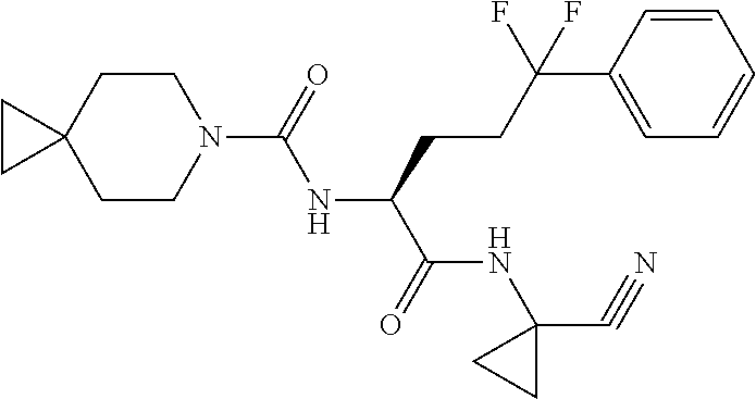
N1(C(=O)NC(C(=O)NC2(C#N)CC2)CCC(C2=CC=CC=C2)(F)F)CCC2(CC1)CC2
